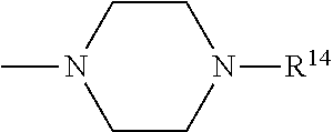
C1CN(C)CCN1[R14]
